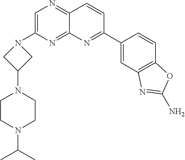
C1=C(N2CC(N3CCN(C(C)C)CC3)C2)N=C2C(=N1)C=CC(C1=CC3=C(C=C1)OC(N)=N3)=N2
